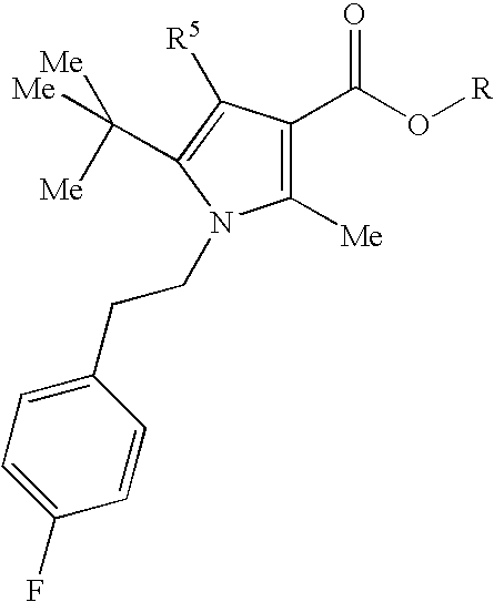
C1([Me])=C(C(O[R])=O)C([R5])=C(C([Me])([Me])[Me])N1CCC1=CC=C(F)C=C1
